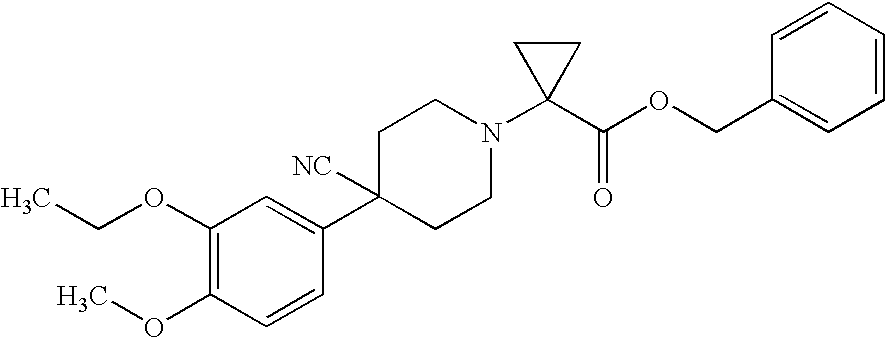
C1(OCC)=C(OC)C=CC(C2([NC])CCN(C3(C(OCC4=CC=CC=C4)=O)CC3)CC2)=C1
